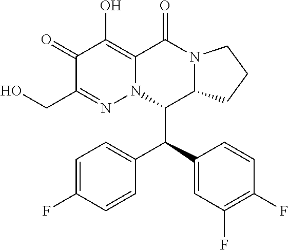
C1=C(F)C=CC(C(C2=CC(F)=C(F)C=C2)C2C3N(C(=O)C4=C(O)C(=O)C(CO)=NN24)CCC3)=C1
